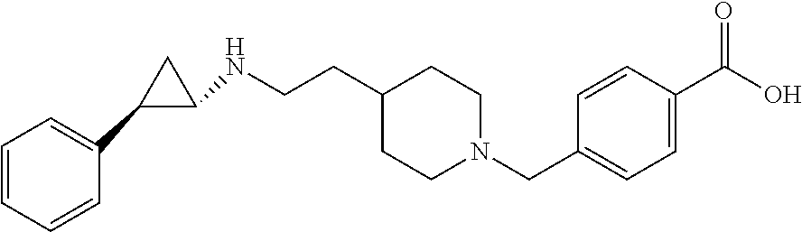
C1(CCNC2C(C3=CC=CC=C3)C2)CCN(CC2=CC=C(C(O)=O)C=C2)CC1
